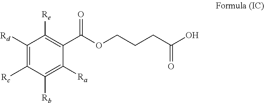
C1(C(OCCCC(O)=O)=O)=C([Re])C([Rd])=C([Rc])C([Rb])=C1[Ra]
